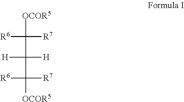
[OCOR5]C([R6])([R7])C([H])([H])C([R7])([R6])[OCOR5]
